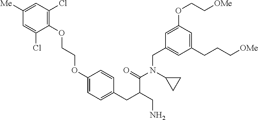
C1(OCCOC2=CC=C(CC(C(=O)N(CC3=CC(CCC[OMe])=CC(OCC[OMe])=C3)C3CC3)CN)C=C2)=C(Cl)C=C([Me])C=C1Cl
